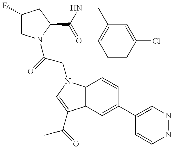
C1(F)CN(C(=O)CN2C3=C(C(C(=O)C)=C2)C=C(C2=CN=NC=C2)C=C3)C(C(NCC2=CC=CC(Cl)=C2)=O)C1
